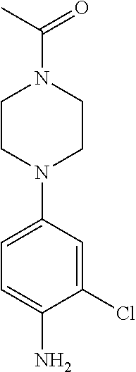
C1CN(C2=CC=C(N)C(Cl)=C2)CCN1C(C)=O
